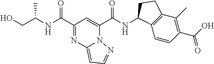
C1(C(=O)NC(CO)C)=NC2=CC=NN2C(C(=O)NC2C3=C(C(C)=C(C(=O)O)C=C3)CC2)=C1
